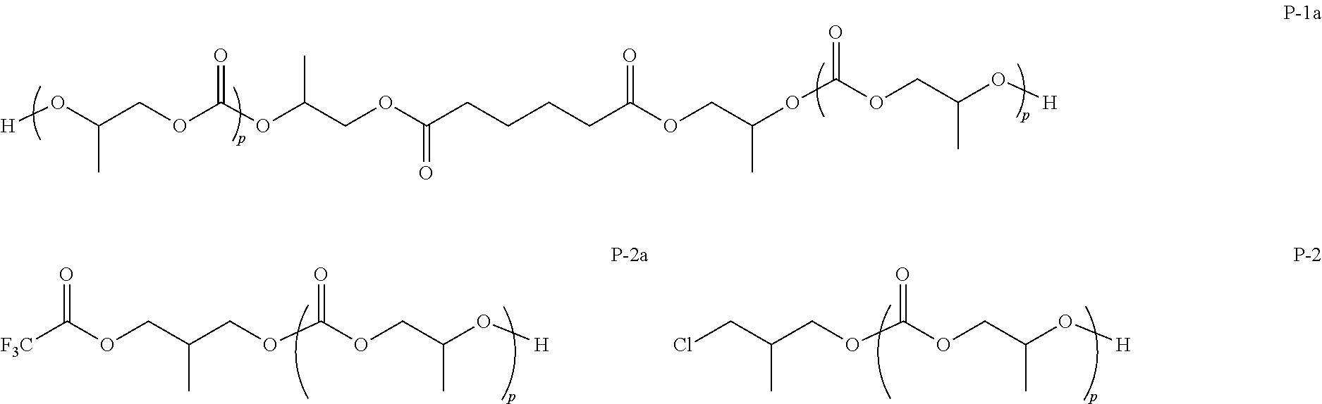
[F3C]C(OCC(COC(OCC(O[H])C)=O)C)=O.ClCC(COC(OCC(O[H])C)=O)C.[H]OC(COC(=O)OC(COC(CCCCC(OCC(OC(OCC(O[H])C)=O)C)=O)=O)C)C
